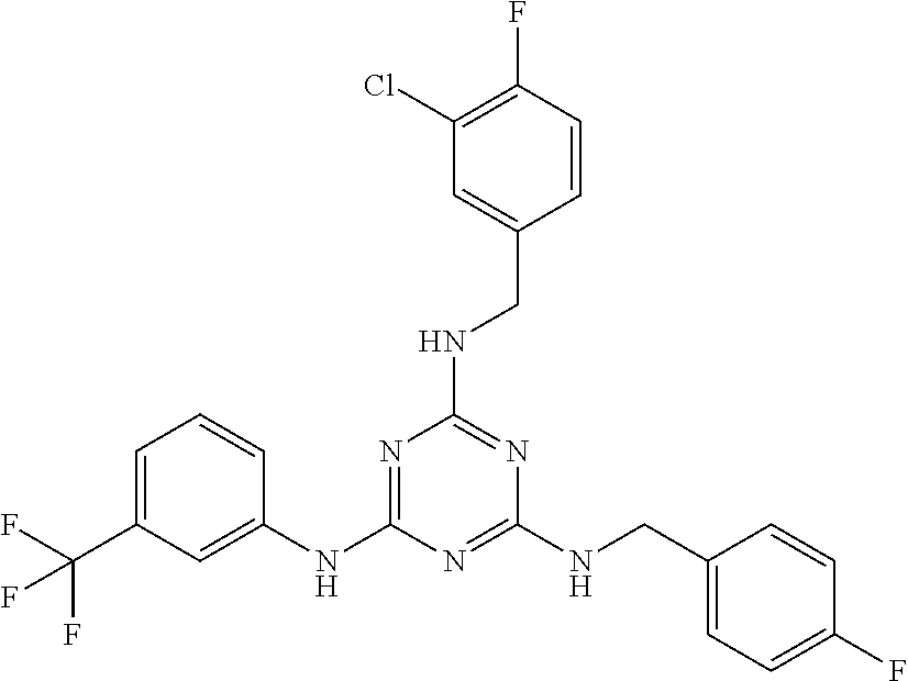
N1=C(NC2=CC(C(F)(F)F)=CC=C2)N=C(NCC2=CC=C(F)C=C2)N=C1NCC1=CC(Cl)=C(F)C=C1
